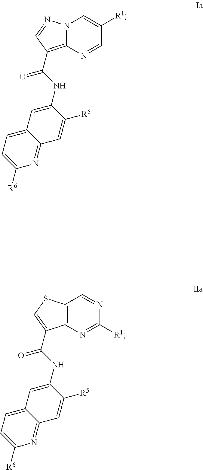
C1=C(NC(=O)C2=C3N(C=C([R1])C=N3)N=C2)C([R5])=CC2=NC([R6])=CC=C12.C1=C(NC(=O)C2=CSC3=C2N=C([R1])N=C3)C([R5])=CC2=NC([R6])=CC=C12
